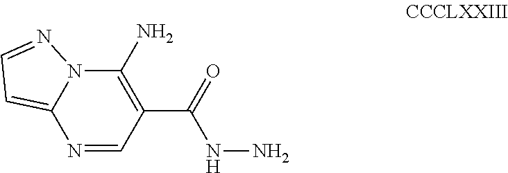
N1=CC(C(=O)NN)=C(N)N2C1=CC=N2
